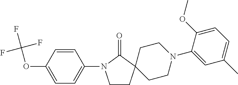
C1CC2(C(=O)N1C1=CC=C(OC(F)(F)F)C=C1)CCN(C1=CC(C)=CC=C1OC)CC2
